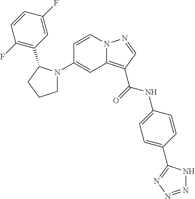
C1=CN2C(=C(C(=O)NC3=CC=C(C4=NN=NN4)C=C3)C=N2)C=C1N1CCCC1C1=C(F)C=CC(F)=C1
